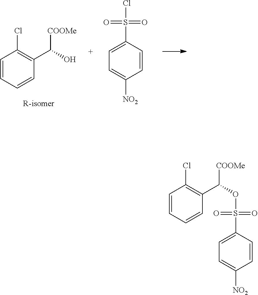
C1=CC=CC(C(O)[COOMe])=C1Cl.C1(S(Cl)(=O)=O)=CC=C([NO2])C=C1.C1(S(OC([COOMe])C2=C(Cl)C=CC=C2)(=O)=O)=CC=C([NO2])C=C1
